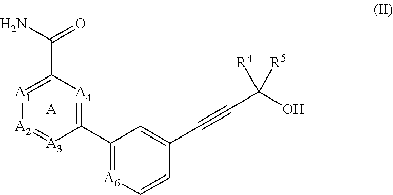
C1(C2=[A6]C=CC(C#CC(O)([R4])[R5])=C2)=[A4]C(C(N)=O)=[A1][A2]=[A3]1.[A]
